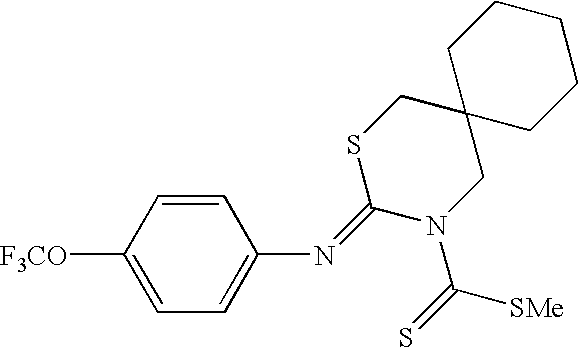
[F3CO]C1=CC=C(N=C2N(C(=S)[SMe])CC3(CS2)CCCCC3)C=C1
